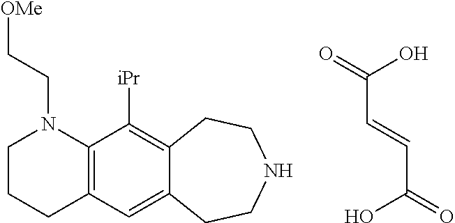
C(=O)(O)C=CC(O)=O.C1CCC2=C(N1CC[OMe])C([iPr])=C1C(=C2)CCNCC1
